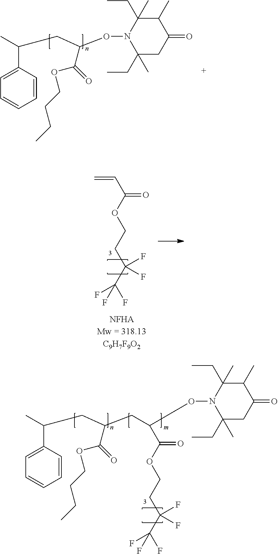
O(N1C(CC)(C)CC(=O)C(C)C1(C)CC)C(CC(C)C1=CC=CC=C1)C(=O)OCCCC.O(N1C(CC)(C)CC(=O)C(C)C1(C)CC)C(C(=O)OCCC(C(F)(F)F)(F)F)CC(CC(C)C1=CC=CC=C1)C(=O)OCCCC.C(C(=O)OCCC(C(F)(F)F)(F)F)=C
